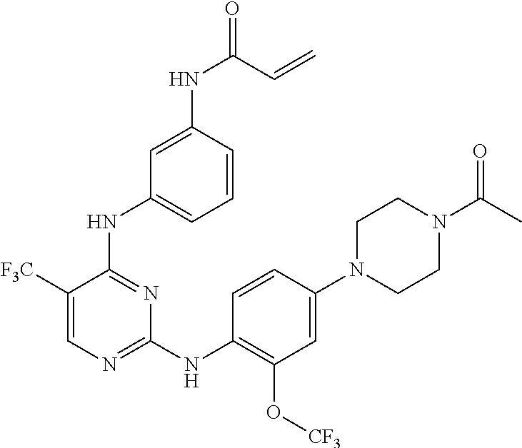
C1(N2CCN(C(C)=O)CC2)=CC(O[CF3])=C(NC2=NC=C([F3C])C(NC3=CC=CC(NC(=O)C=C)=C3)=N2)C=C1
